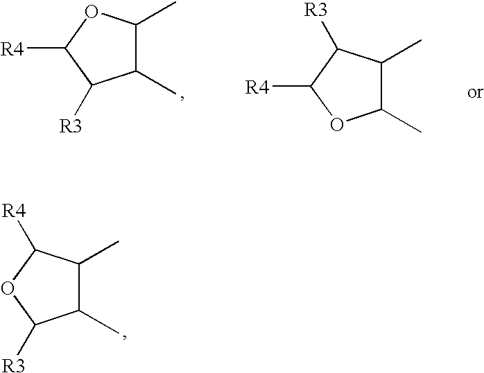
[R4]C1C([R3])C(C)C(C)O1.[R4]C1OC(C)C(C)C1[R3].O1C([R3])C(C)C(C)C1[R4]
